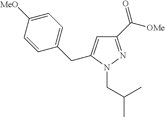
C(N1N=C(C(=O)[OMe])C=C1CC1=CC=C([MeO])C=C1)C(C)C
